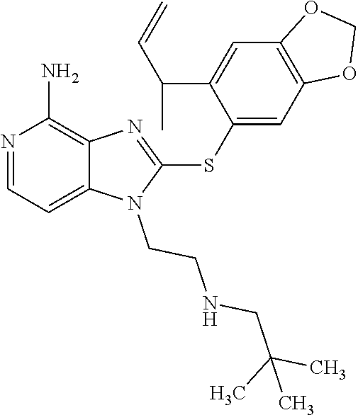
C12=CC=NC(N)=C1N=C(SC1=CC3=C(C=C1C(C=C)C)OCO3)N2CCNCC(C)(C)C
